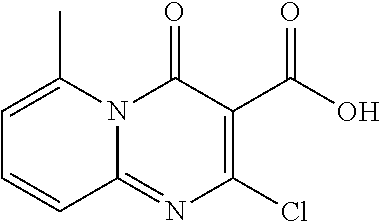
C1=C(C)N2C(=NC(Cl)=C(C(=O)O)C2=O)C=C1
